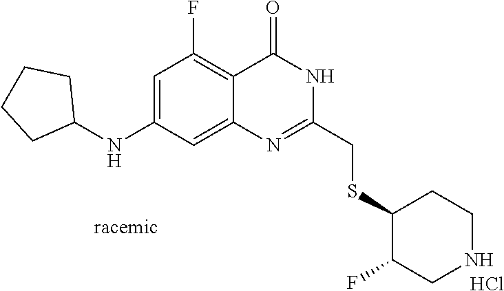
C1(CSC2C(F)CNCC2)=NC2=CC(NC3CCCC3)=CC(F)=C2C(=O)N1.Cl
